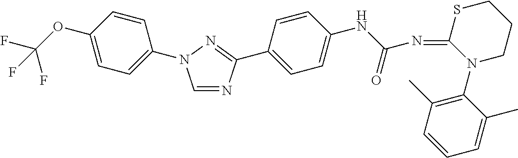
C1=NC(C2=CC=C(NC(N=C3N(C4=C(C)C=CC=C4C)CCCS3)=O)C=C2)=NN1C1=CC=C(OC(F)(F)F)C=C1
